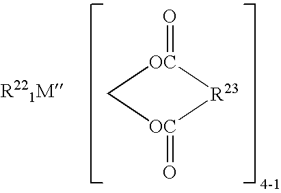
[R23]1[OC](=O)C[OC]1=O
